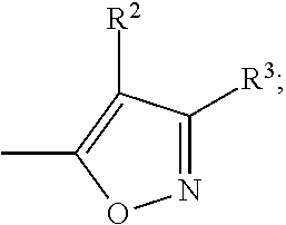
N1=C([R3])C([R2])=C(C)O1
